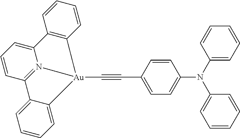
C12=CC=CC3=N1[Au](C#CC1=CC=C(N(C4=CC=CC=C4)C4=CC=CC=C4)C=C1)(C1=CC=CC=C31)C1=C2C=CC=C1
